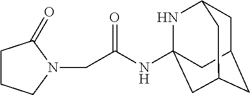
N(C(CN1C(=O)CCC1)=O)C12NC3CC(CC(C1)C3)C2
